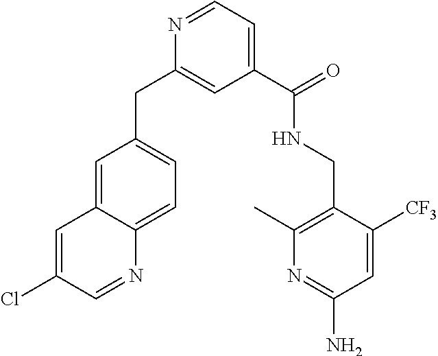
C1=C2C(=CC=C1CC1=CC(C(NCC3=C(C)N=C(N)C=C3[CF3])=O)=CC=N1)N=CC(Cl)=C2
